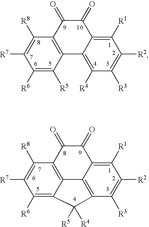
C1([R6])=C([R5])C2=C(C([R8])=C1[R7])C(=O)C(=O)C1=C([R1])C([R2])=C([R3])C([R4])=C21.C1([R6])=C2C3=C(C([R8])=C1[R7])C(=O)C(=O)C1=C([R1])C([R2])=C([R3])C(=C31)C2([R5])[R4]
